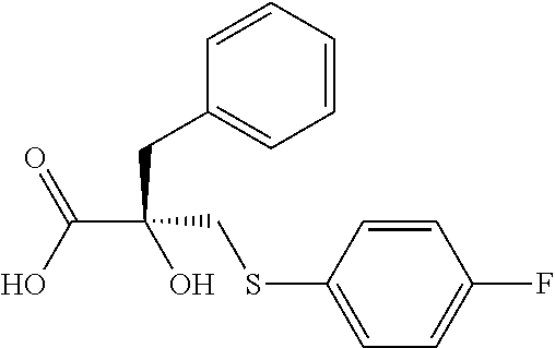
OC(C(CC1=CC=CC=C1)(CSC1=CC=C(F)C=C1)O)=O
